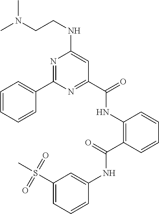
C1=CC=CC(C2=NC(NCCN(C)C)=CC(C(NC3=C(C(NC4=CC(S(C)(=O)=O)=CC=C4)=O)C=CC=C3)=O)=N2)=C1
